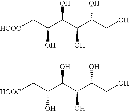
[HOOC]CC(C(C(C(CO)O)O)O)O.[HOOC]CC(C(C(C(CO)O)O)O)O
